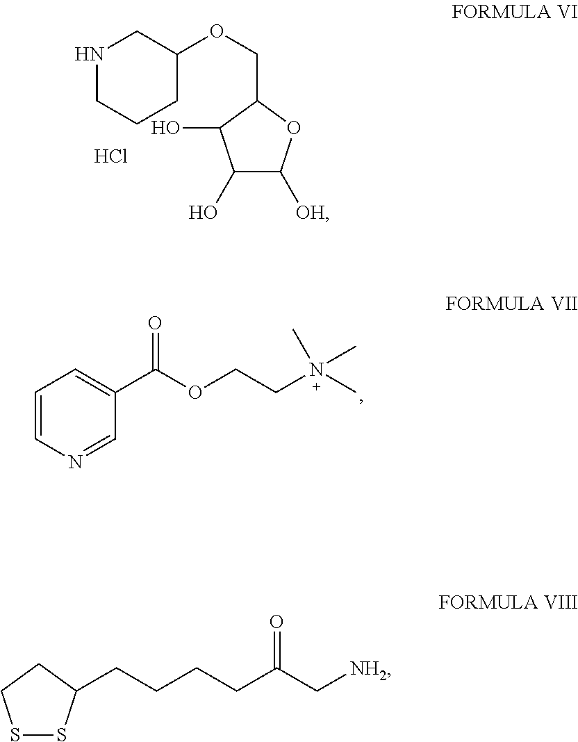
C1(O)C([OH])OC(COC2CNCCC2)C1O.Cl.C1=CN=CC(C(=O)OCCN(C)(C)C)=C1.S1SC(CCCCC(C[NH2])=O)CC1
